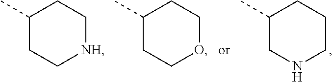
C1(C)CC[NH]CC1.C1(C)CCOCC1.C1(C)CNCCC1
